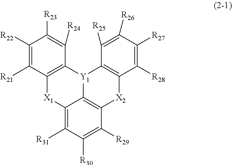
C1([R22])=C([R21])C2=C(C([R24])=C1[R23])[Y1]1C3=C(C([R29])=C([R30])C([R31])=C3[X1]2)[X2]C2=C1C([R25])=C([R26])C([R27])=C2[R28]
